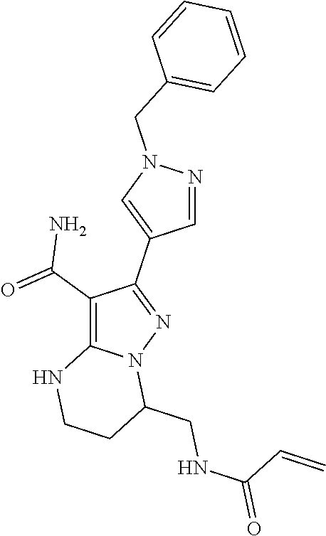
C1=NN(CC2=CC=CC=C2)C=C1C1=NN2C(=C1C(=O)N)NCCC2CNC(=O)C=C
